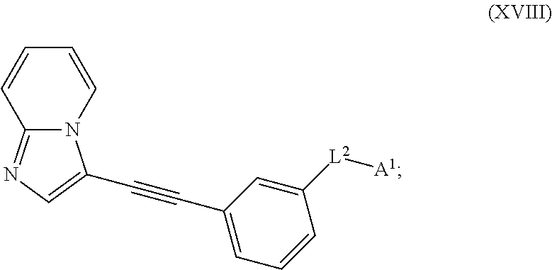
N12C(=NC=C1C#CC1=CC=CC([L2][A1])=C1)C=CC=C2
